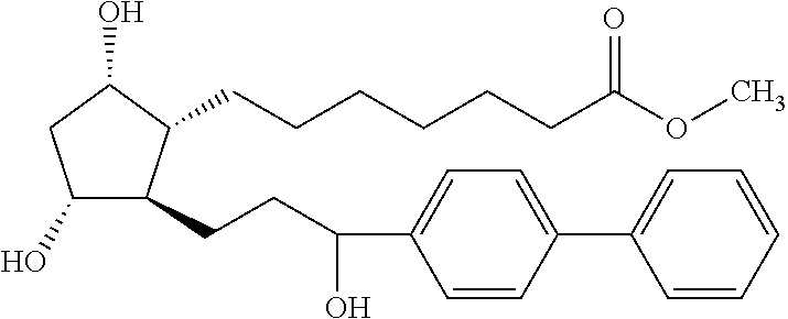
C(CCCC(OC)=O)CCC1C(CCC(O)C2=CC=C(C3=CC=CC=C3)C=C2)C(O)CC1O
